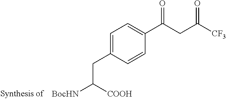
C1=C(CC([BocHN])[COOH])C=CC(C(CC([CF3])=O)=O)=C1
